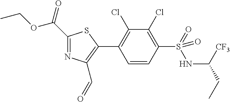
C(C1=NC(C=O)=C(C2=C(Cl)C(Cl)=C(S(=O)(NC([CF3])CC)=O)C=C2)S1)(=O)OCC
